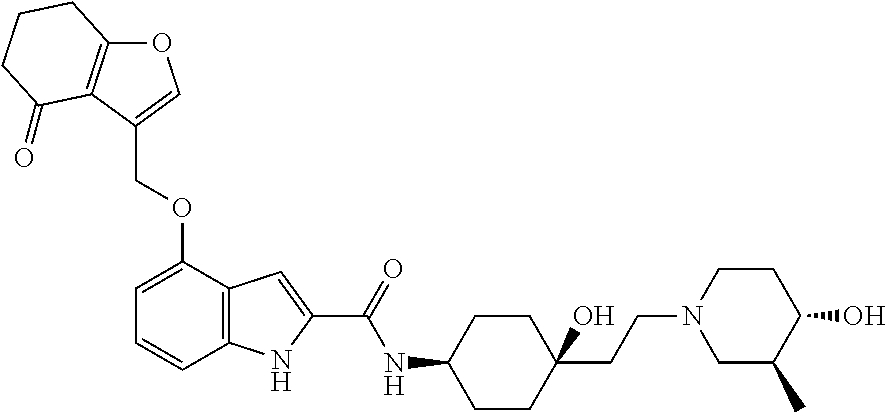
O1C2=C(C(COC3=CC=CC4=C3C=C(C(=O)NC3CCC(CCN5CC(C)C(O)CC5)(O)CC3)N4)=C1)C(=O)CCC2
